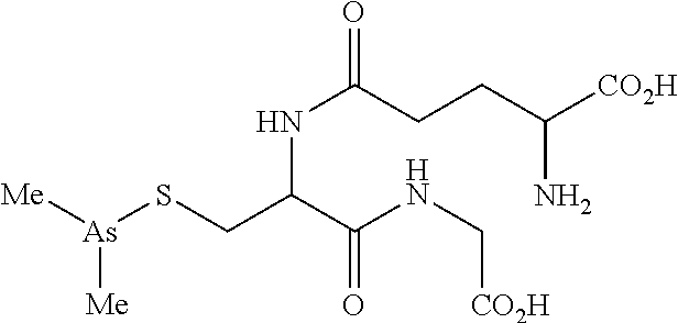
[Me][As](SCC(C(NC[CO2H])=O)NC(CCC([CO2H])N)=O)[Me]
